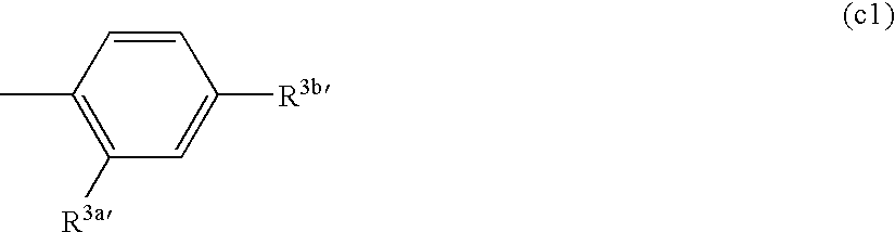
C1([R3a])=C(C)C=CC([R3b])=C1
